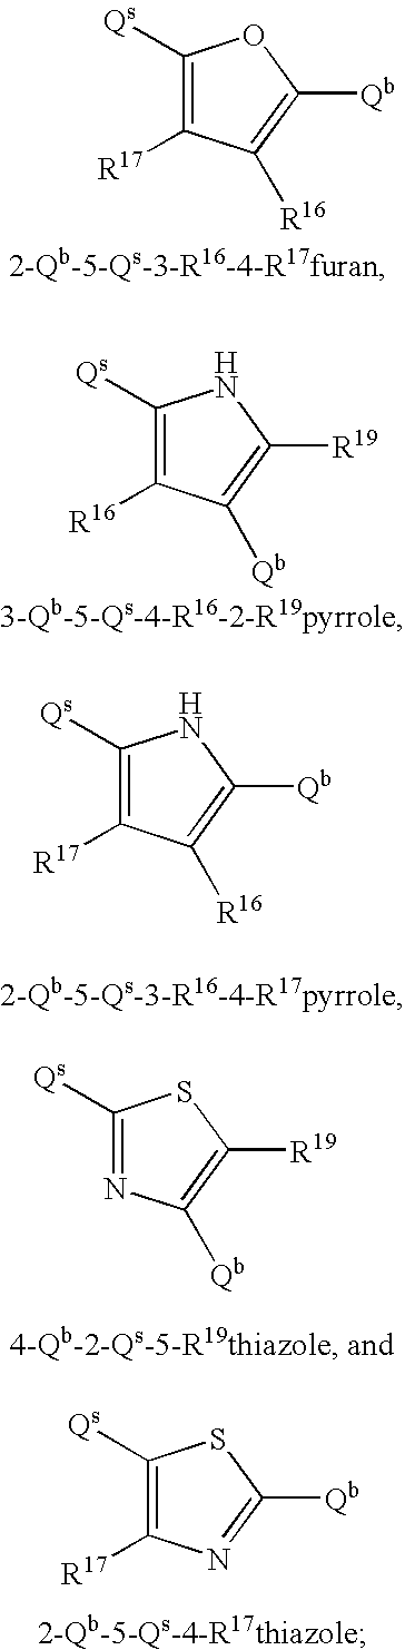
C1([Qs])=C([R17])C([R16])=C([Qb])O1.C1([Qs])=C([R16])C([Qb])=C([R19])N1.C1([Qs])=C([R17])C([R16])=C([Qb])N1.C1([Qs])=NC([Qb])=C([R19])S1.C1([Qs])=C([R17])N=C([Qb])S1
